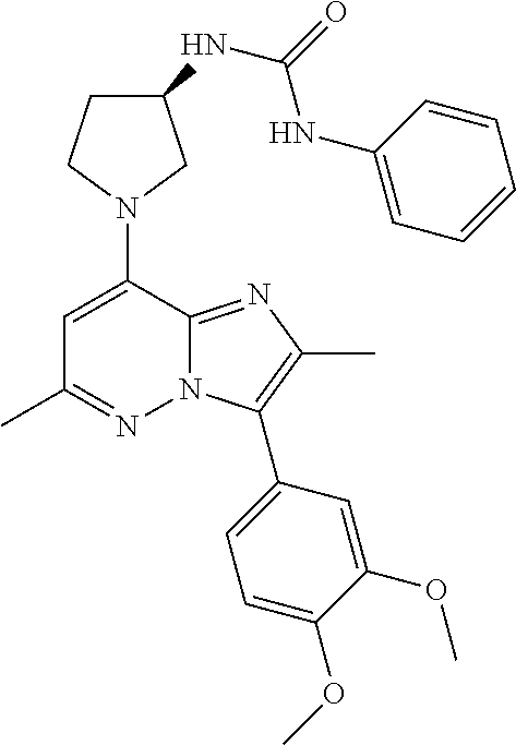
C1C(NC(=O)NC2=CC=CC=C2)CN(C2=CC(C)=NN3C2=NC(C)=C3C2=CC=C(OC)C(OC)=C2)C1
